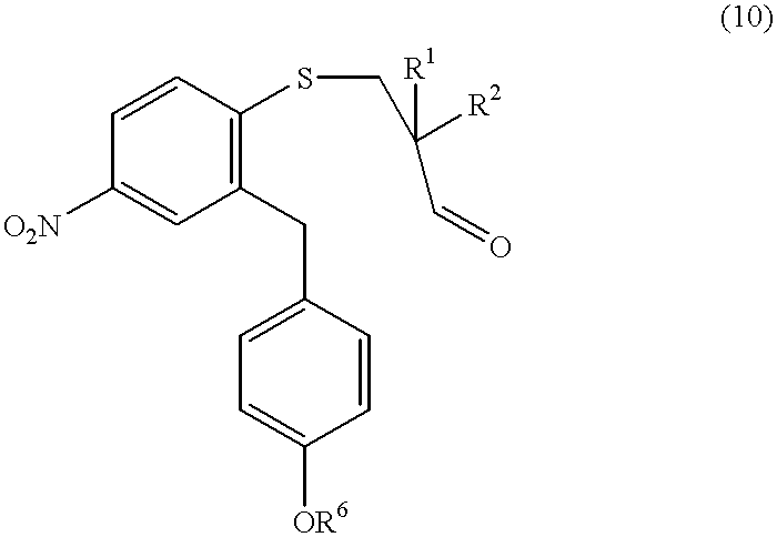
C1([O2N])=CC(CC2=CC=C([OR6])C=C2)=C(SCC(C=O)([R1])[R2])C=C1
